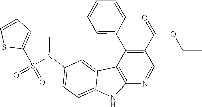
N(C1=CC=C2C(=C1)C1=C(N2)N=CC(C(OCC)=O)=C1C1=CC=CC=C1)(S(=O)(C1=CC=CS1)=O)C
